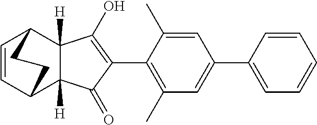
C1(C)=C(C2=C(O)C3([H])C([H])(C2=O)C2C=CC3CC2)C(C)=CC(C2=CC=CC=C2)=C1
